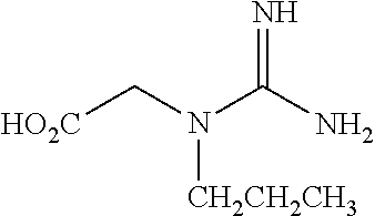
[HO2C]CN(C(N)=N)[CH2CH2CH3]
